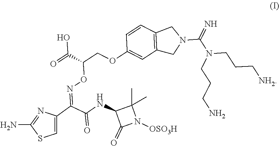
C1=C(C(=NOC(COC2=CC3=C(C=C2)CN(C(=N)N(CCC[NH2])CCCN)C3)C(=O)O)C(NC2C(=O)N([OSO3H])C2(C)C)=O)N=C(N)S1
